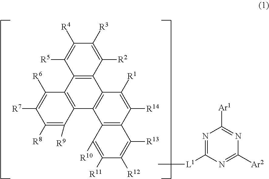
C12=C(C([R9])=C([R8])C([R7])=C1[R6])C1=C(C3=C2C([R5])=C([R4])C([R3])=C3[R2])C([R1])=C([R14])C2=C1C([R10])=C([R11])C([R12])=C2[R13].N1=C([L1]C)N=C([Ar2])N=C1[Ar1]
